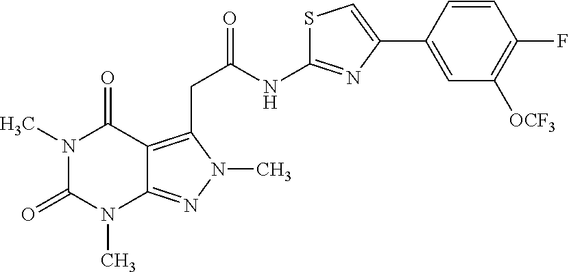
N1(C)C(=O)N(C)C2=NN(C)C(CC(NC3=NC(C4=CC([OCF3])=C(F)C=C4)=CS3)=O)=C2C1=O
